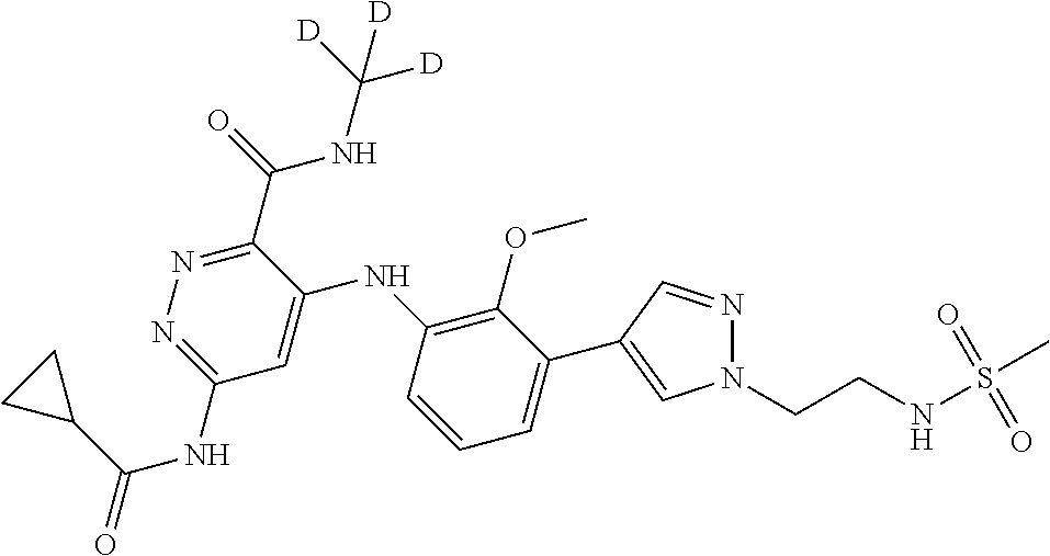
C1(C2=CN(CCNS(=O)(C)=O)N=C2)=CC=CC(NC2=CC(NC(=O)C3CC3)=NN=C2C(=O)NC([D])([D])[D])=C1OC
